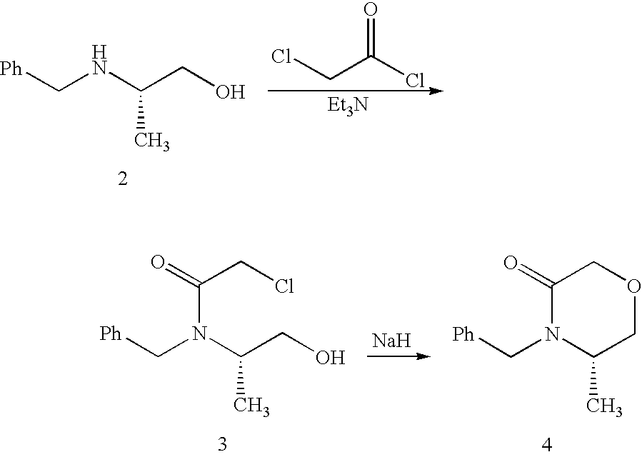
[Ph]CNC(CO)C.ClCC(Cl)=O.[Ph]CN(C(CO)C)C(=O)CCl.[Na].C1(=O)N(C[Ph])C(C)COC1
